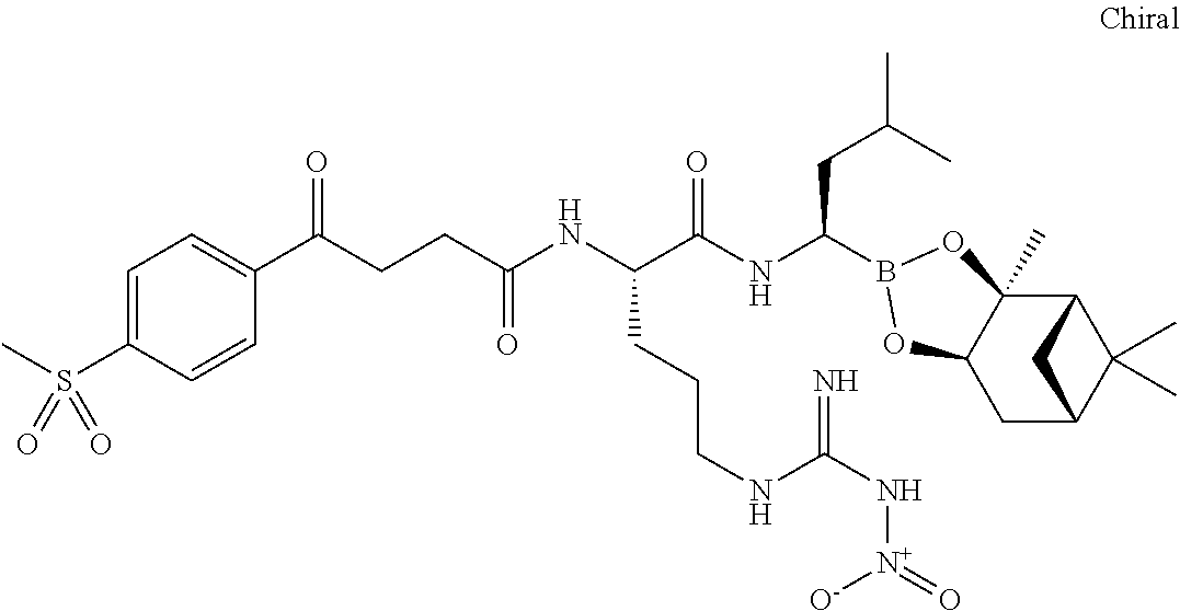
C12C3(C)C(CC(C1(C)C)C2)OB(C(NC(C(NC(=O)CCC(C1=CC=C(S(C)(=O)=O)C=C1)=O)CCCNC(N[N+]([O-])=O)=N)=O)CC(C)C)O3
